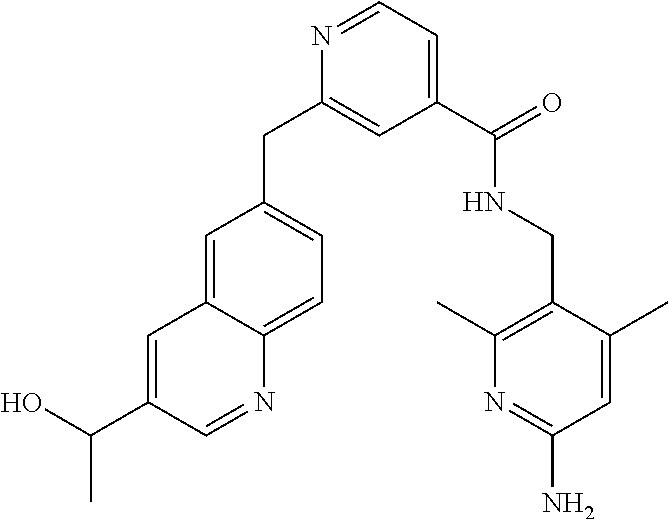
C1=C2C(=CC=C1CC1=CC(C(NCC3=C(C)N=C(N)C=C3C)=O)=CC=N1)N=CC(C(O)C)=C2
